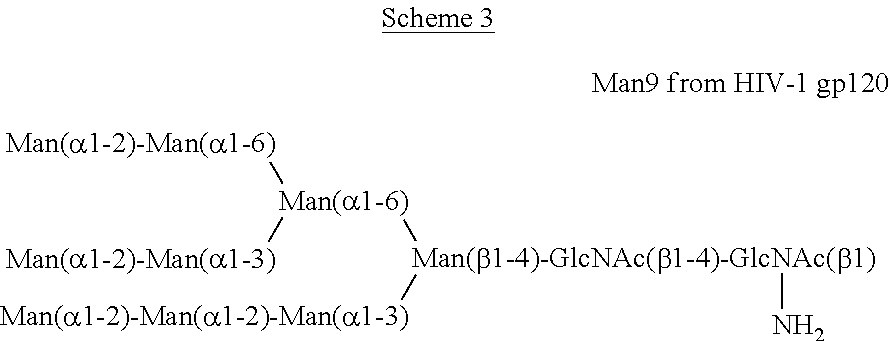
[Man(b1-4)-GlcNAc(b1-4)-GlcNAc(b1)](N)([Man(a1-6)]([Man(a1-2)-Man(a1-6)])[Man(a1-2)-Man(a1-3)])[Man(a1-2)-Man(a1-2)-Man(a1-3)]
